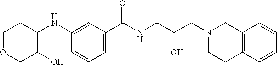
C1(NC2CCOCC2O)=CC(C(NCC(CN2CCC3=C(C2)C=CC=C3)O)=O)=CC=C1
